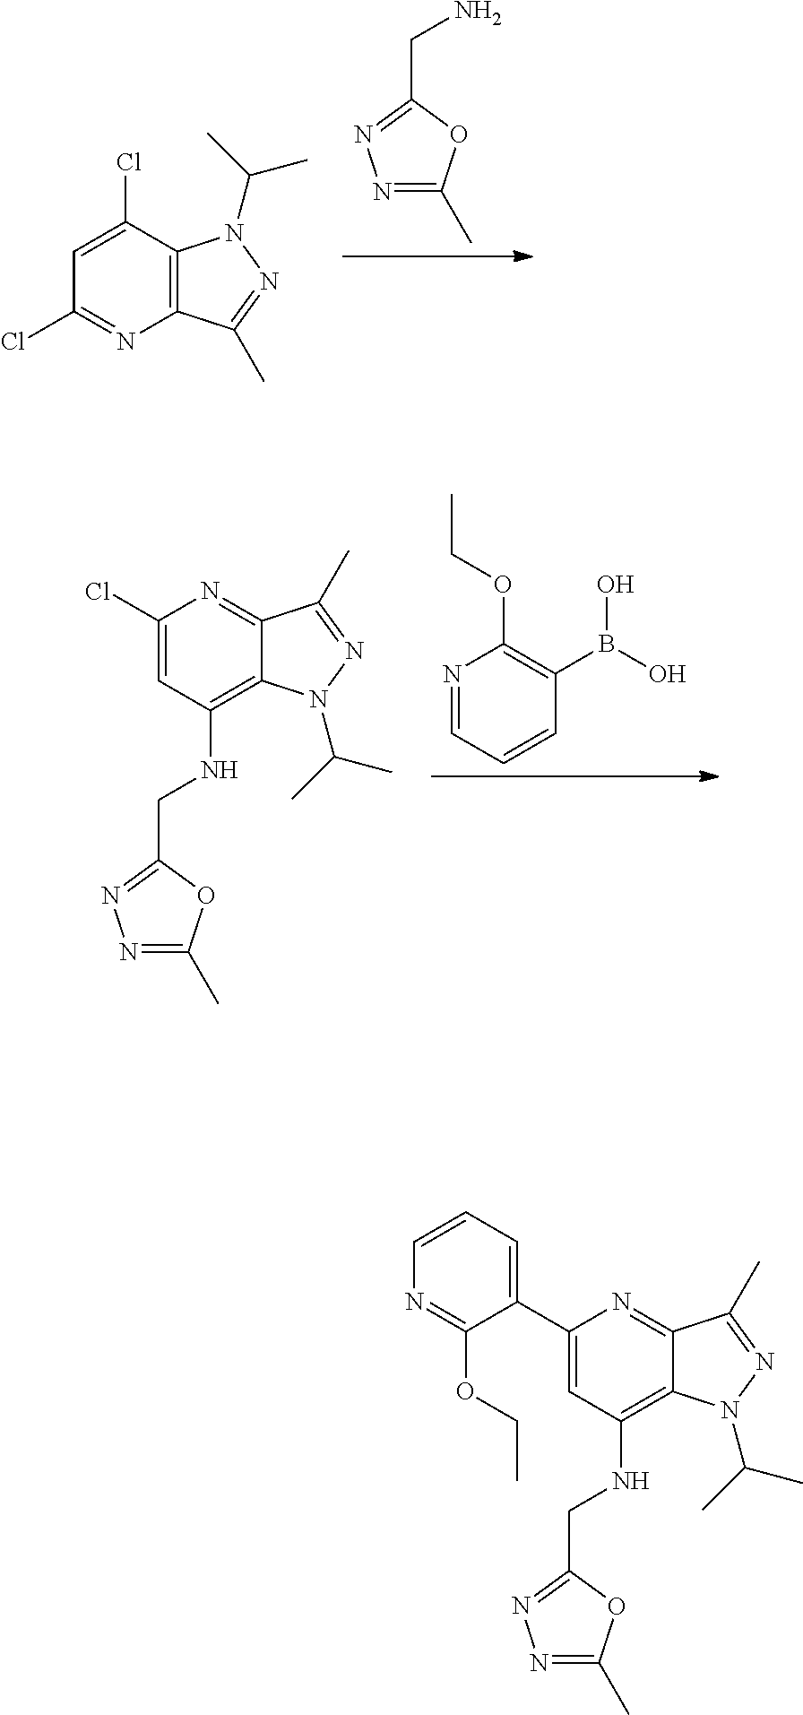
C(C1=NN=C(C)O1)N.C12=C(C(C)=NN1C(C)C)N=C(Cl)C=C2Cl.N1=CC=CC(B(O)O)=C1OCC.C12=C(NCC3=NN=C(C)O3)C=C(Cl)N=C1C(C)=NN2C(C)C.C12=C(NCC3=NN=C(C)O3)C=C(C3=CC=CN=C3OCC)N=C1C(C)=NN2C(C)C
